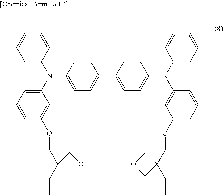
C1=CC(N(C2=CC=CC(OCC3(CC)COC3)=C2)C2=CC=CC=C2)=CC=C1C1=CC=C(N(C2=CC=CC=C2)C2=CC(OCC3(CC)COC3)=CC=C2)C=C1
